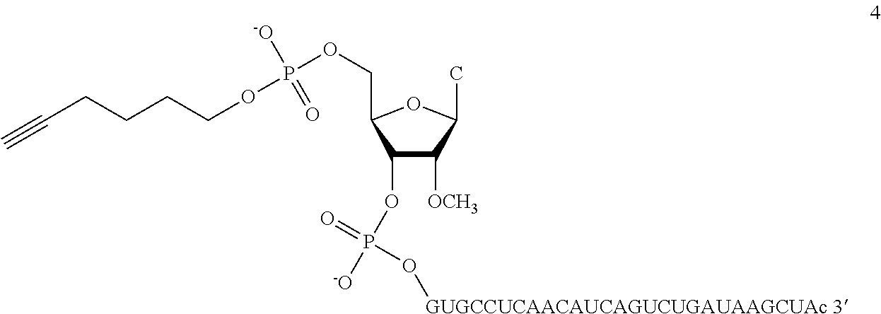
C1(OP([-O])(=O)O[GUGCCUCAACAUCAGUCUGAUAAGCUAc 3])C([OCH3])C(C)OC1COP(OCCCCC#C)([-O])=O
